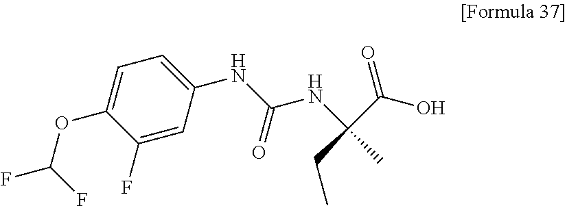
N(C(NC(CC)(C)C(O)=O)=O)C1=CC=C(OC(F)F)C(F)=C1
